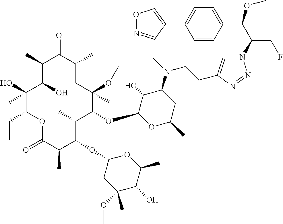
C1(O)(C)C(CC)OC(=O)C(C)C(OC2CC(OC)(C)C(O)C(C)O2)C(C)C(OC2OC(C)CC(N(C)CCC3=CN(C(C(C4=CC=C(C5=CON=C5)C=C4)OC)CF)N=N3)C2O)C(OC)(C)CC(C)C(=O)C(C)C1O
